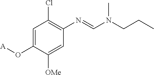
C1=C(O[A])C([OMe])=CC(N=CN(CCC)C)=C1Cl
